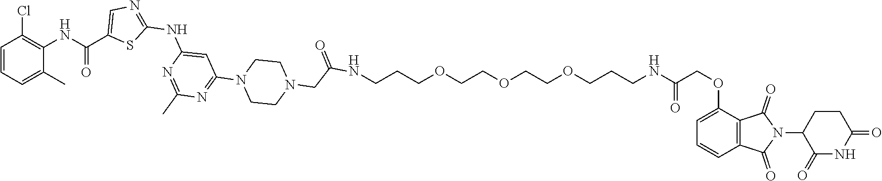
C1(OCC(NCCCOCCOCCOCCCNC(CN2CCN(C3=NC(C)=NC(NC4=NC=C(C(NC5=C(Cl)C=CC=C5C)=O)S4)=C3)CC2)=O)=O)=CC=CC2=C1C(=O)N(C1C(=O)NC(=O)CC1)C2=O
